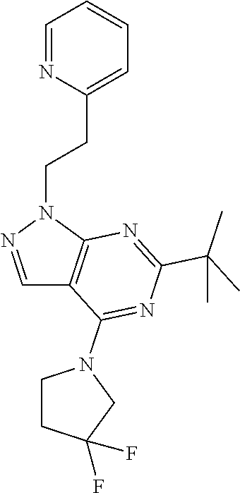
C1(CCN2N=CC3=C2N=C(C(C)(C)C)N=C3N2CCC(F)(F)C2)=CC=CC=N1
